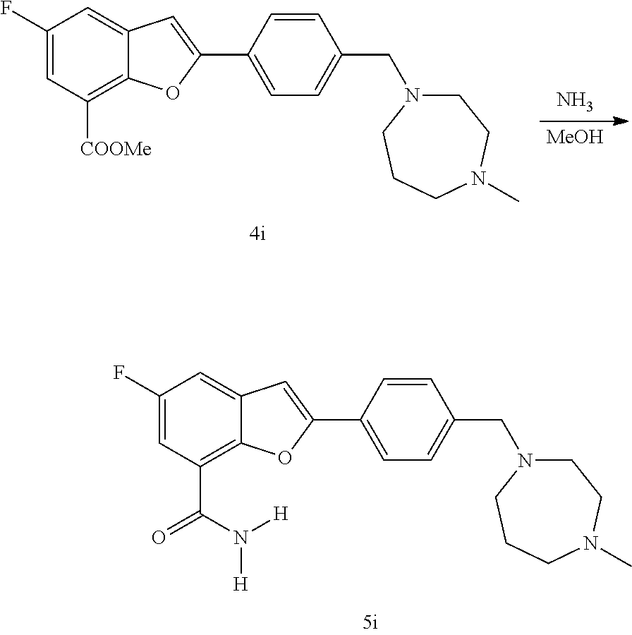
C1(F)=CC(C(N([H])[H])=O)=C2C(=C1)C=C(C1=CC=C(CN3CCN(C)CCC3)C=C1)O2.C1(F)=CC([COOMe])=C2C(=C1)C=C(C1=CC=C(CN3CCN(C)CCC3)C=C1)O2.N.[MeOH]
